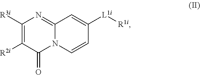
C1([R3i])=C([R2i])C(=O)N2C(=N1)C=C([L1i][R1i])C=C2
